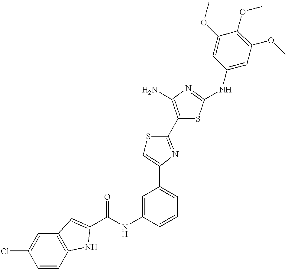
C(NC1=CC(C2=CSC(C3=C(N)N=C(NC4=CC(OC)=C(OC)C(OC)=C4)S3)=N2)=CC=C1)(=O)C1=CC2=C(C=CC(Cl)=C2)N1
